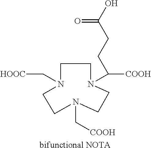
N1(C[COOH])CCN(C[HOOC])CCN(C([COOH])CCC(O)=O)CC1.[bifunctional NOTA]
